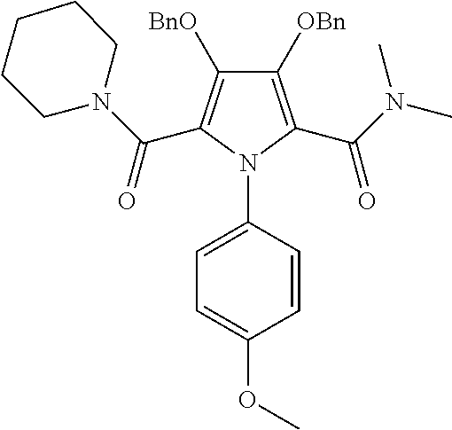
C1([OBn])=C(C(N(C)C)=O)N(C2=CC=C(OC)C=C2)C(C(N2CCCCC2)=O)=C1[BnO]
